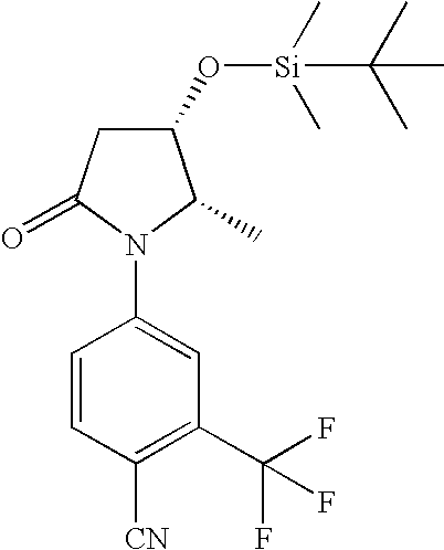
N1(C2=CC(C(F)(F)F)=C([CN])C=C2)C(C)C(O[Si](C)(C)C(C)(C)C)CC1=O
